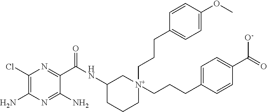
[N+]1(CCCC2=CC=C(OC)C=C2)(CCCC2=CC=C(C(=O)[O-])C=C2)CC(NC(=O)C2=NC(Cl)=C(N)N=C2N)CCC1
